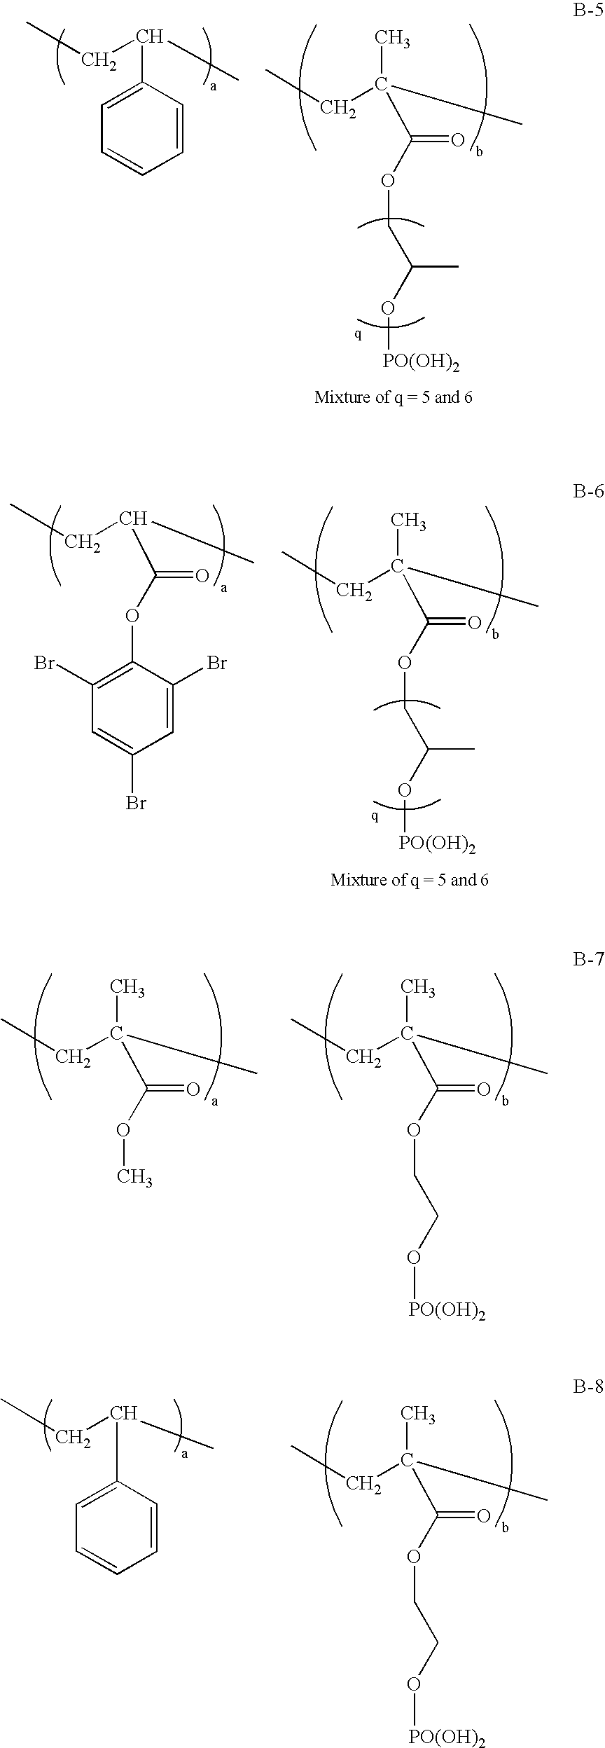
C(C)C(C)(C)C(OCCO[PO(OH)2])=O.C(C)C(C)(C)C(OC)=O.C(C)C(C)(C)C(OCCO[PO(OH)2])=O.C(C)C(C)C1=CC=CC=C1.C(C)C(C)(C)C(OCC(O[PO(OH)2])C)=O.C(C)C(C)C1=CC=CC=C1.C(C)C(C)(C)C(OCC(O[PO(OH)2])C)=O.C(C)C(C)C(OC1=C(Br)C=C(Br)C=C1Br)=O
